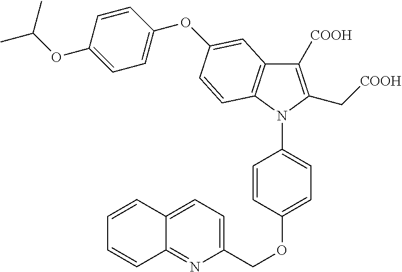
C1([COOH])=C(C[COOH])N(C2=CC=C(OCC3=CC=C4C(=N3)C=CC=C4)C=C2)C2=C1C=C(OC1=CC=C(OC(C)C)C=C1)C=C2
